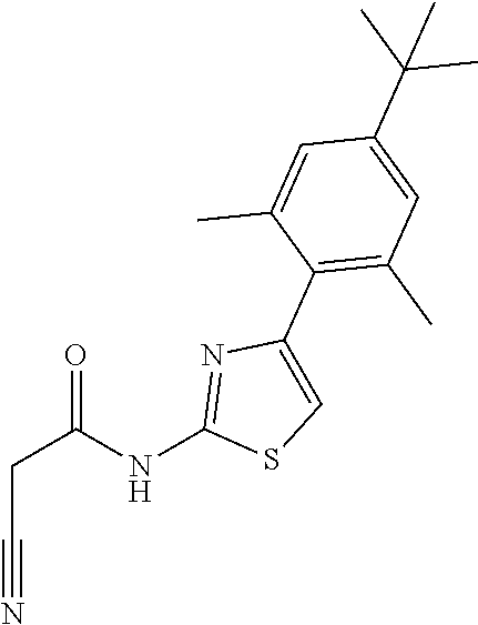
C1(C2=C(C)C=C(C(C)(C)C)C=C2C)=CSC(NC(CC#N)=O)=N1
